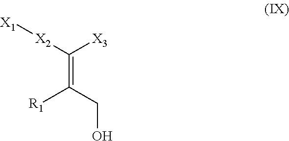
C(=C(CO)[R1])([X3])[X2][X1]
